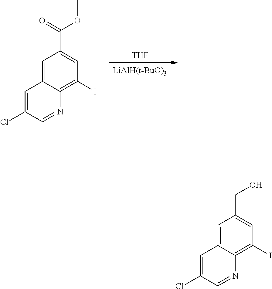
[LiAlH(t-BuO)3].[THF].C1=C2C(=C(I)C=C1C(=O)OC)N=CC(Cl)=C2.C1=C2C(=C(I)C=C1CO)N=CC(Cl)=C2
